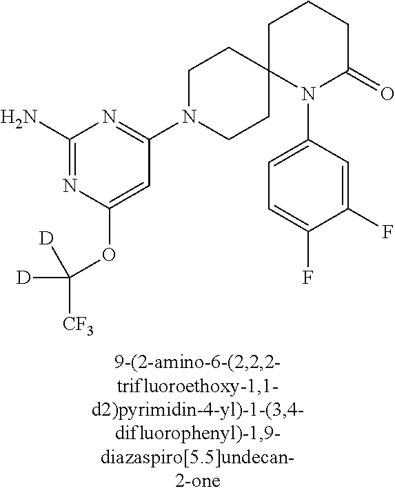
C1(N)=NC(OC([CF3])([D])[D])=CC(N2CCC3(CC2)N(C2=CC=C(F)C(F)=C2)C(=O)CCC3)=N1
